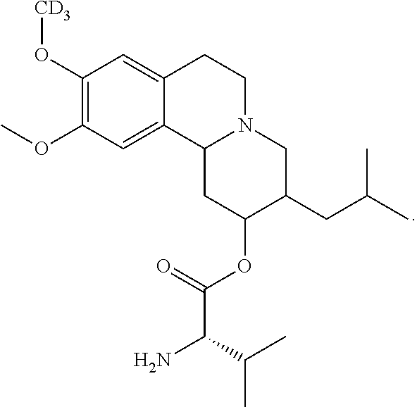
C1(O[CD3])=C(OC)C=C2C(=C1)CCN1C2CC(OC(C(N)C(C)C)=O)C(CC(C)C)C1
